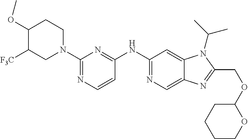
C1(OC)C([F3C])CN(C2=NC=CC(NC3=NC=C4C(=C3)N(C(C)C)C(COC3CCCCO3)=N4)=N2)CC1
